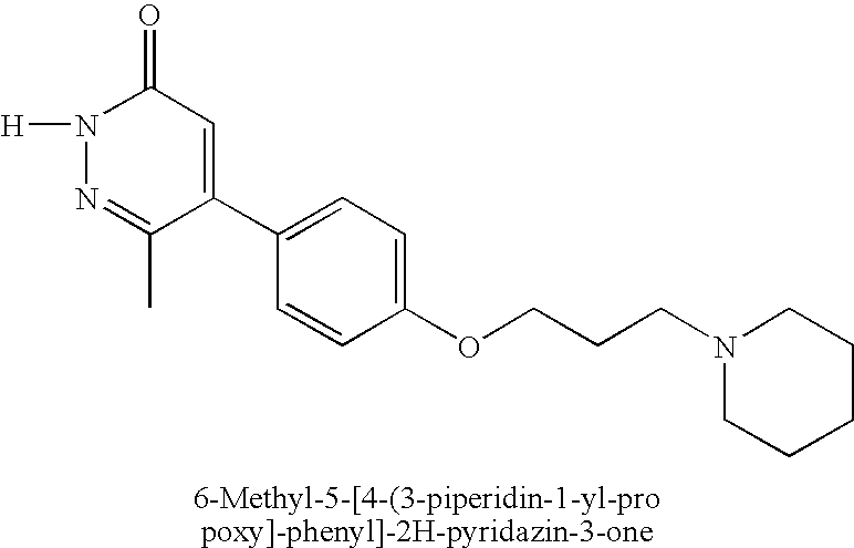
[H]N1N=C(C)C(C2=CC=C(OCCCN3CCCCC3)C=C2)=CC1=O
